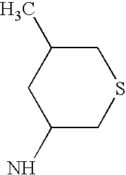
C1(N)CSCC(C)C1
